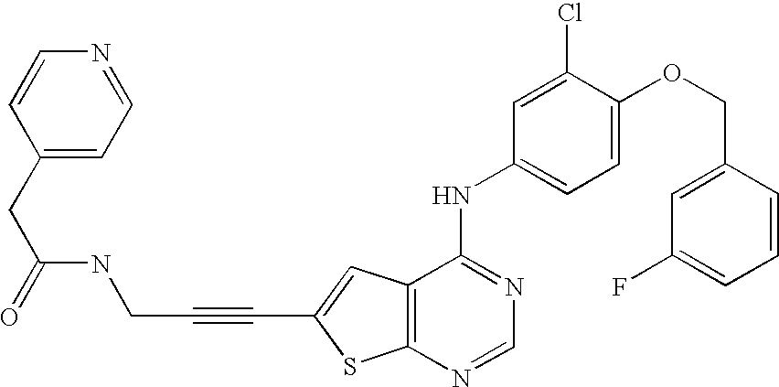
C12=C(C=C(C#CCNC(CC3=CC=NC=C3)=O)S1)C(NC1=CC=C(OCC3=CC(F)=CC=C3)C(Cl)=C1)=NC=N2
